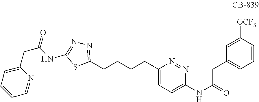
C1(CC(NC2=NN=C(CCCCC3=CC=C(NC(CC4=CC=CC([OCF3])=C4)=O)N=N3)S2)=O)=CC=CC=N1
